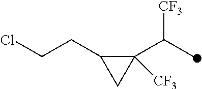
C1([CF3])(C(C)[CF3])C(CCCl)C1
